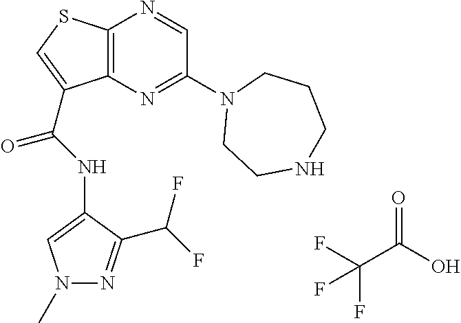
C12=C(N=C(N3CCNCCC3)C=N1)C(C(=O)NC1=CN(C)N=C1C(F)F)=CS2.C(C(O)=O)(F)(F)F
